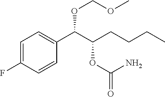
C1=C(F)C=CC(C(C(CCCC)OC(=O)N)OCOC)=C1
